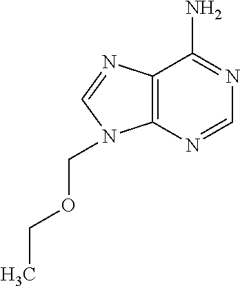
C12=C(N=CN=C1N)N(COCC)C=N2
